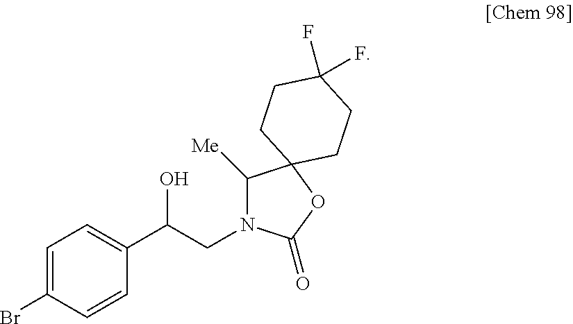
C1=C(Br)C=CC(C(CN2C([Me])C3(OC2=O)CCC(F)(F)CC3)O)=C1
